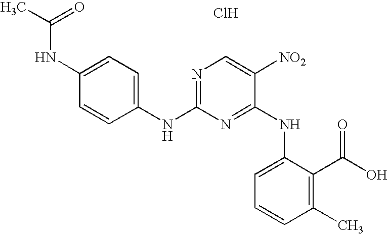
O=C(C)NC1=CC=C(NC2=NC=C([NO2])C(NC3=CC=CC(C)=C3C(O)=O)=N2)C=C1.Cl
